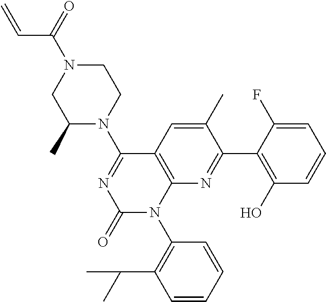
C1=CC=CC(N2C3=C(C=C(C)C(C4=C(O)C=CC=C4F)=N3)C(N3CCN(C(=O)C=C)CC3C)=NC2=O)=C1C(C)C
